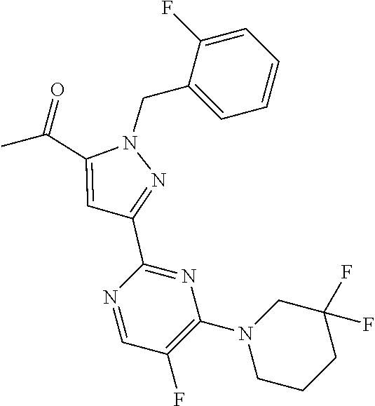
C(C1=CC(C2=NC(N3CCCC(F)(F)C3)=C(F)C=N2)=NN1CC1=CC=CC=C1F)(C)=O
